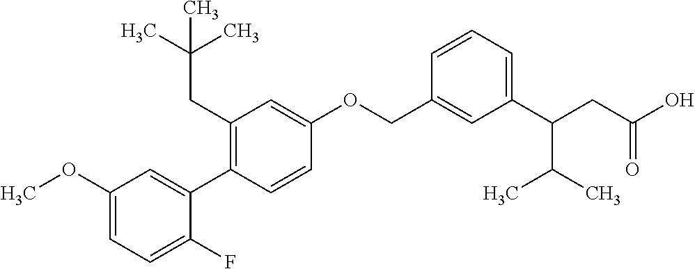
C1(OC)=CC=C(F)C(C2=C(CC(C)(C)C)C=C(OCC3=CC(C(CC(O)=O)C(C)C)=CC=C3)C=C2)=C1
